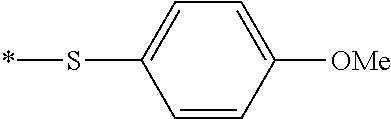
C1=CC([OMe])=CC=C1S*
